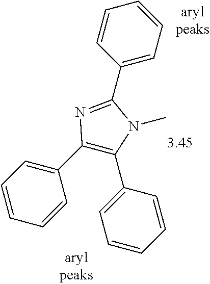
C1(C2=NC(C3=CC=CC=C3)=C(C3=CC=CC=C3)N2C)=CC=CC=C1
